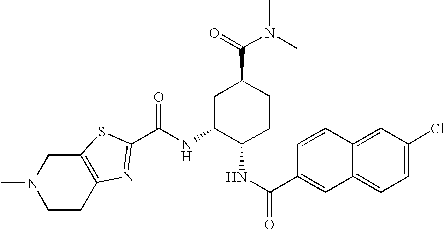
C12=C(CCN(C)C1)N=C(C(NC1C(NC(=O)C3=CC4=CC=C(Cl)C=C4C=C3)CCC(C(N(C)C)=O)C1)=O)S2
